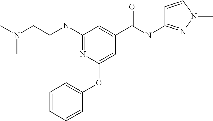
N1=C(NCCN(C)C)C=C(C(NC2=NN(C)C=C2)=O)C=C1OC1=CC=CC=C1
